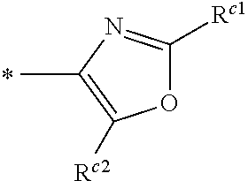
O1C([Rc1])=NC(C)=C1[Rc2]
